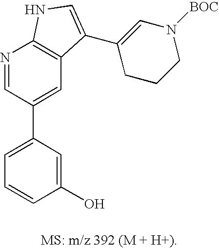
C1=C(C2=CC3=C(N=C2)NC=C3C2=CN([BOC])CCC2)C=C(O)C=C1
